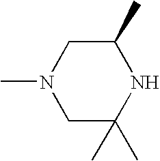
C1C(C)(C)NC(C)CN1C
